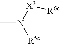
CN([R5c])[X3][R6c]
